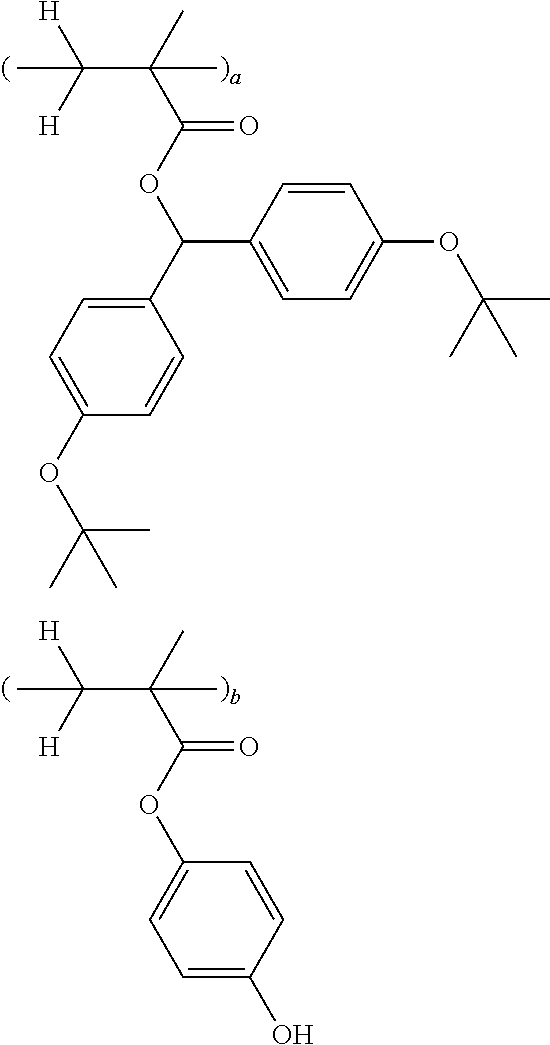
C(C(C)(C(OC(C1=CC=C(OC(C)(C)C)C=C1)C1=CC=C(OC(C)(C)C)C=C1)=O)C)([H])([H])C.C(C(C)(C(OC1=CC=C(O)C=C1)=O)C)([H])([H])C
